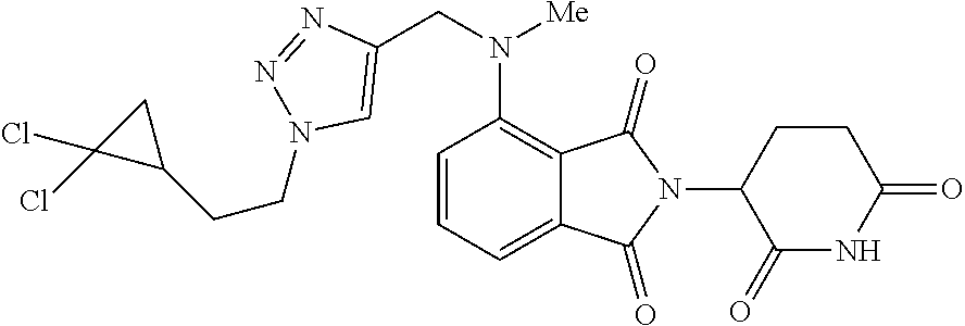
C12=CC=CC(N(CC3=CN(CCC4CC4(Cl)Cl)N=N3)[Me])=C1C(=O)N(C1C(=O)NC(=O)CC1)C2=O
